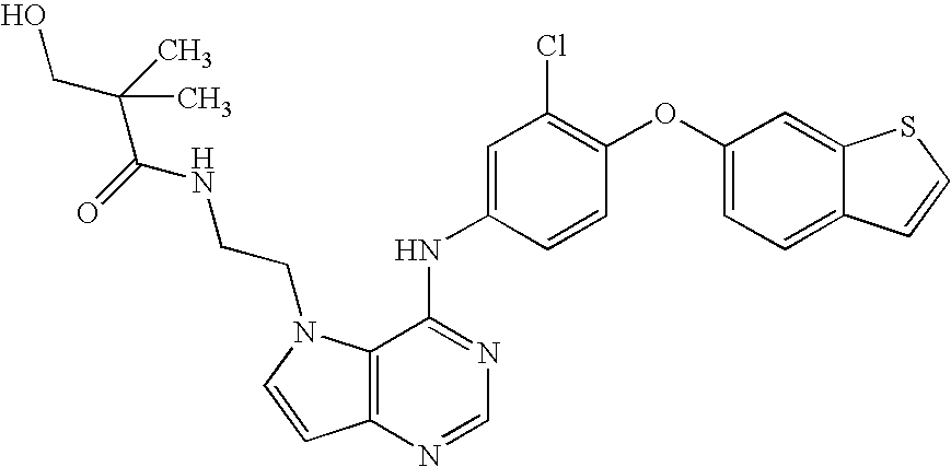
C12=C(N=CN=C1NC1=CC(Cl)=C(OC3=CC=C4C(=C3)SC=C4)C=C1)C=CN2CCNC(=O)C(C)(CO)C
